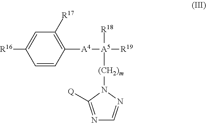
C1=CC([A4][A5]([R18])([R19])[(CH2)m]N2N=CN=C2[Q])=C([R17])C=C1[R16]
